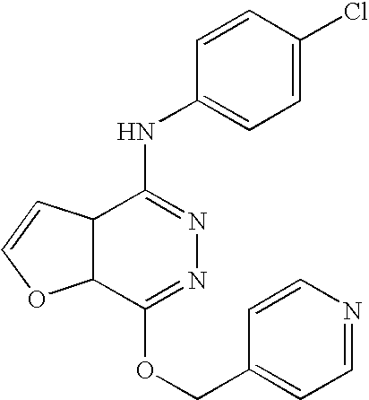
C12C(C(NC3=CC=C(Cl)C=C3)=NN=C1OCC1=CC=NC=C1)C=CO2
